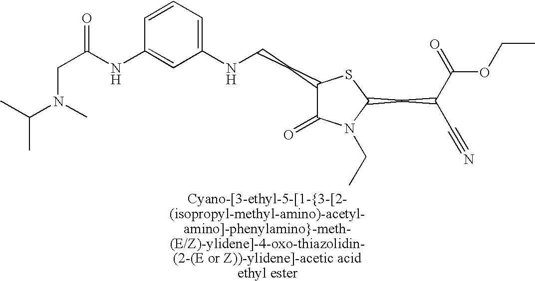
C1(CCNC2=CC=CC(NC(CN(C(C)C)C)=O)=C2)C(=O)N(CC)C(CC(C(=O)OCC)C#N)S1
